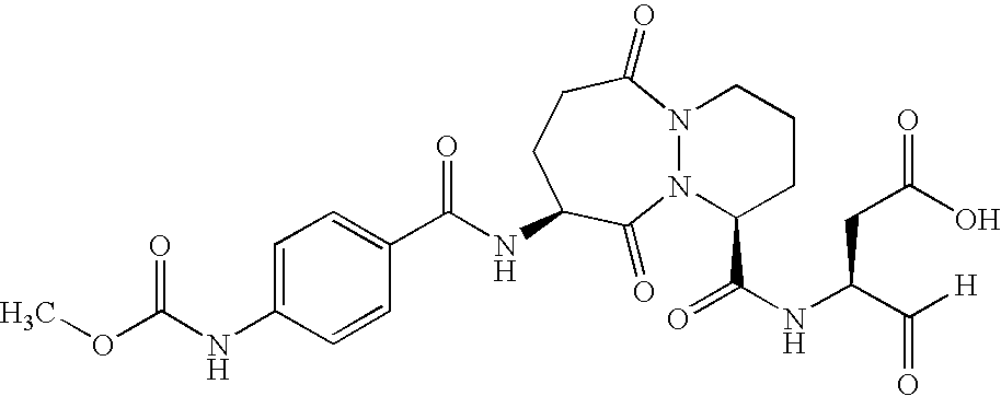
C(NC1CCC(=O)N2N(C1=O)C(C(NC(C([H])=O)CC(O)=O)=O)CCC2)(C1=CC=C(NC(OC)=O)C=C1)=O
